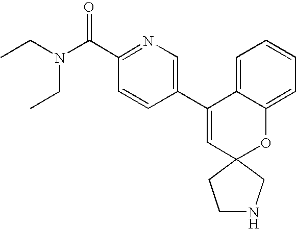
CCN(CC)C(C1=NC=C(C2=CC3(OC4=CC=CC=C24)CCNC3)C=C1)=O
